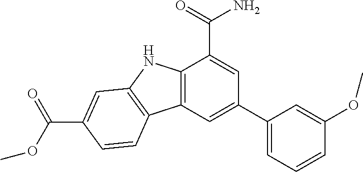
C12=C(C=C(C3=CC=CC(OC)=C3)C=C1C(=O)N)C1=C(N2)C=C(C(OC)=O)C=C1
